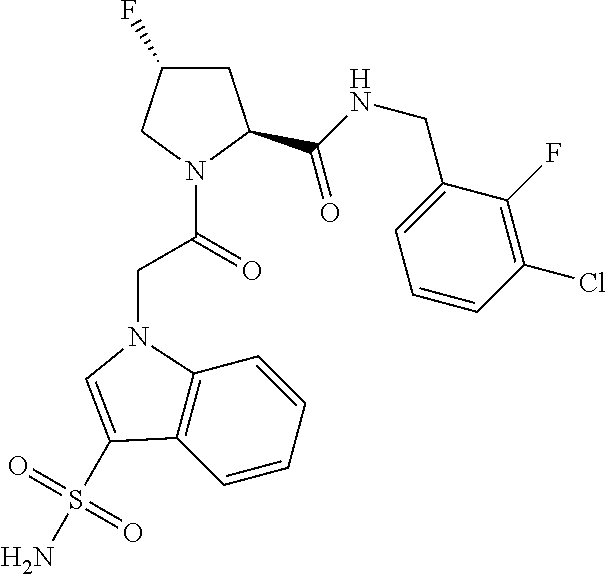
C(C(N1C(C(NCC2=CC=CC(Cl)=C2F)=O)CC(F)C1)=O)N1C2=C(C=CC=C2)C(S(N)(=O)=O)=C1
